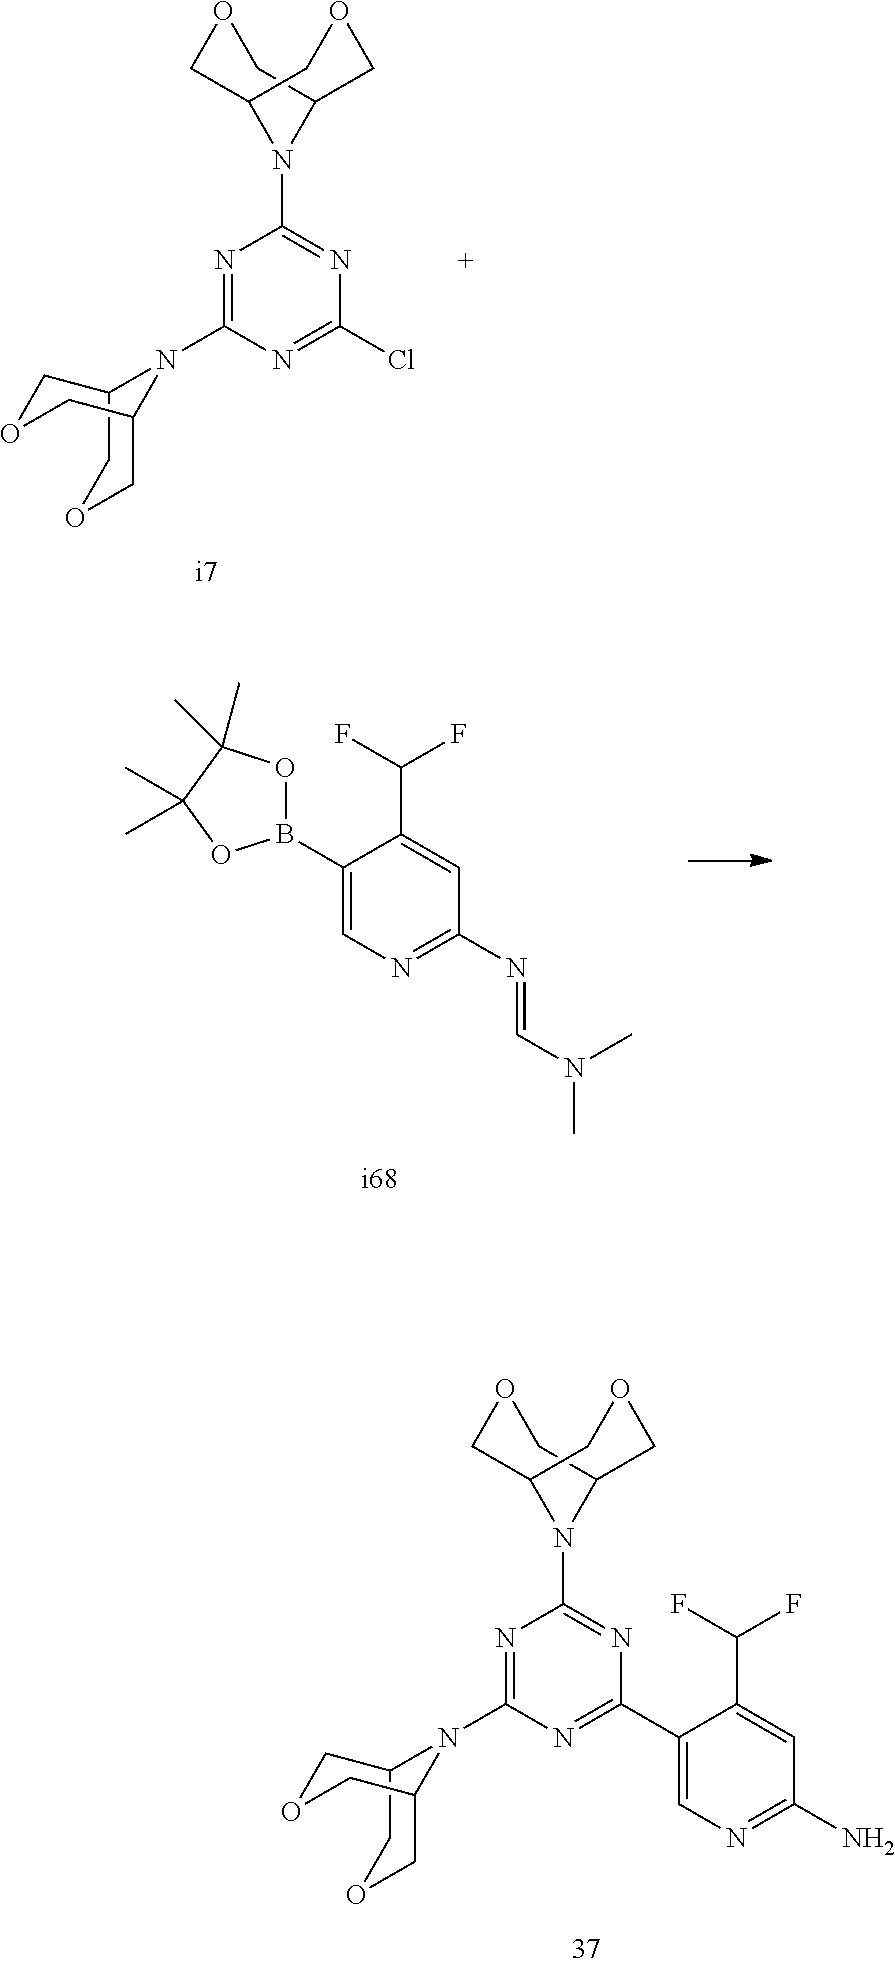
N1=C(N=CN(C)C)C=C(C(F)F)C(B2OC(C)(C)C(C)(C)O2)=C1.C1(C2=NC(N3C4COCC3COC4)=NC(N3C4COCC3COC4)=N2)=CN=C(N)C=C1C(F)F.N1(C2=NC(N3C4COCC3COC4)=NC(Cl)=N2)C2COCC1COC2
